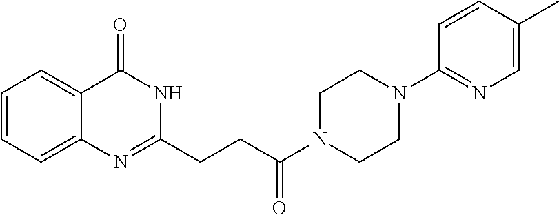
C12=CC=CC=C1C(=O)NC(CCC(N1CCN(C3=NC=C(C)C=C3)CC1)=O)=N2
